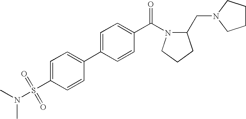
C1(S(N(C)C)(=O)=O)=CC=C(C2=CC=C(C(=O)N3C(CN4CCCC4)CCC3)C=C2)C=C1
